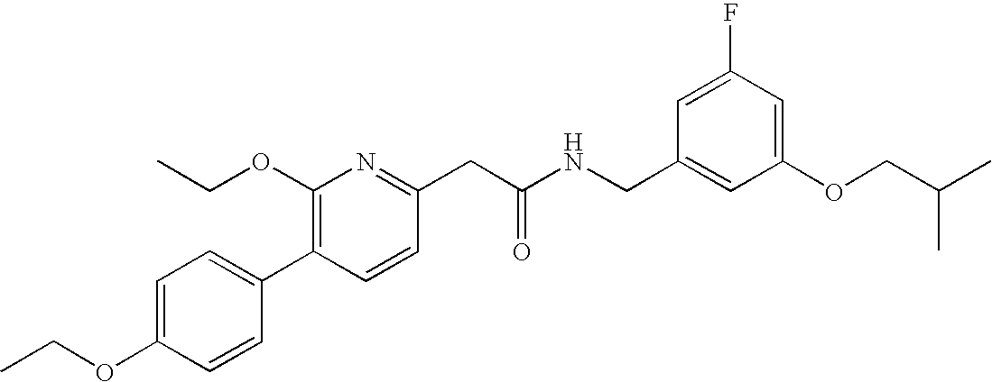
C1(OCC)=CC=C(C2=C(OCC)N=C(CC(NCC3=CC(OCC(C)C)=CC(F)=C3)=O)C=C2)C=C1
